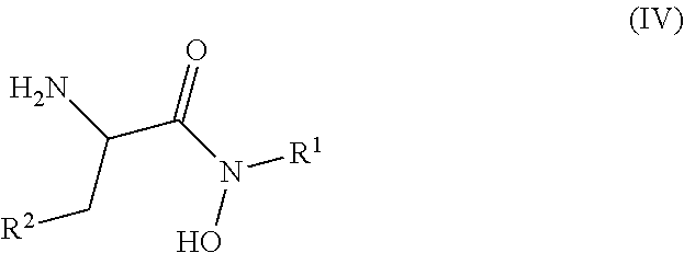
NC(C[R2])C(N([R1])O)=O
